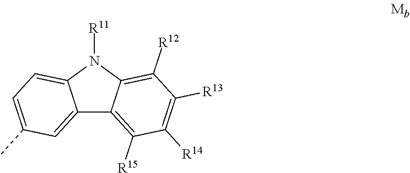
C12=CC(C)=CC=C1N([R11])C1=C([R12])C([R13])=C([R14])C([R15])=C21
